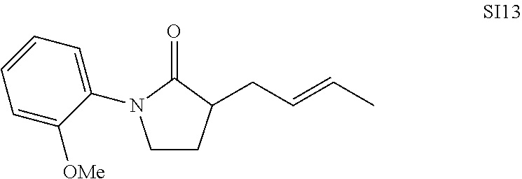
C1=CC=C(N2CCC(CC=CC)C2=O)C([OMe])=C1
